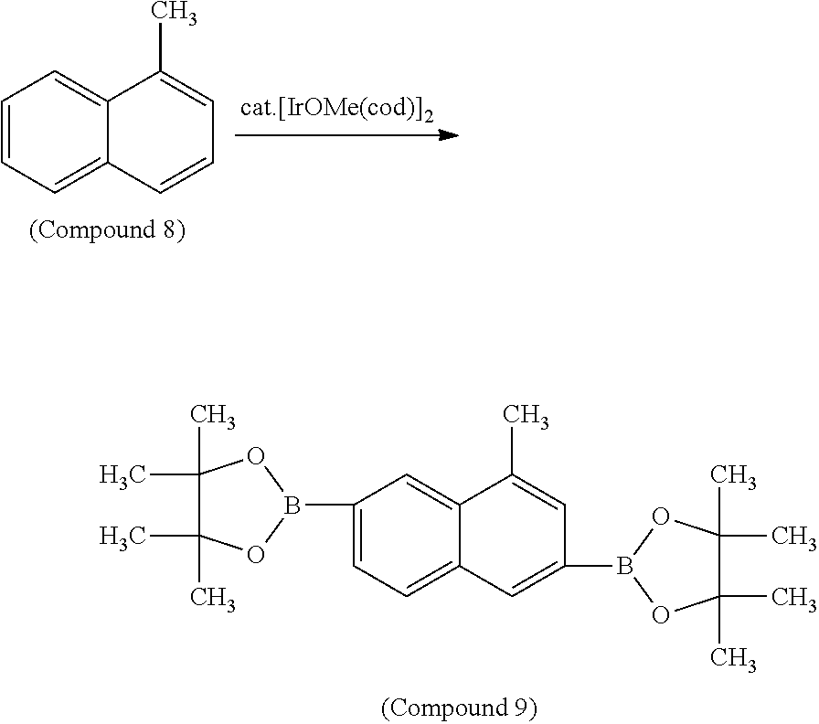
C1(B2OC(C)(C)C(C)(C)O2)=CC=C2C(=C1)C(C)=CC(B1OC(C)(C)C(C)(C)O1)=C2.C1=CC=C2C(=C1)C(C)=CC=C2
